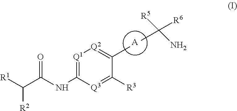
[A].CC([R6])([R5])N.[Q1]1=C(NC(C([R1])[R2])=O)[Q3]=C([R3])C(C)=[Q2]1
